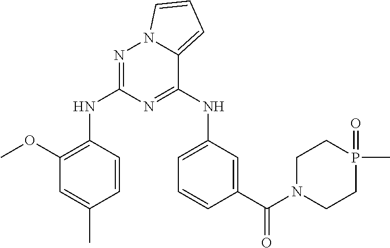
N1=C(NC2=C(OC)C=C(C)C=C2)N=C(NC2=CC=CC(C(N3CCP(=O)(C)CC3)=O)=C2)C2=CC=CN12
